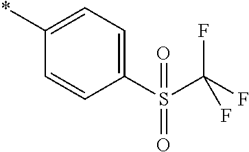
C1(*)=CC=C(S(=O)(C(F)(F)F)=O)C=C1
